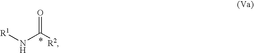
[R1]NC([R2])=O
